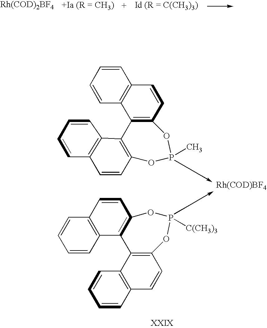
C1=CC=CC2=C1C1=C(C=C2)OP(C)OC2=C1C1=C(C=C2)C=CC=C1.C1=CC=CC2=C1C1=C(C=C2)OP([C(CH3)3])OC2=C1C1=C(C=C2)C=CC=C1.[Rh(COD)BF4].[Rh(COD)2BF4]
